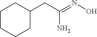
NC(=NO)CC1CCCCC1
